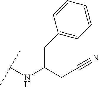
C(C(CC#N)NC(C)C)C1=CC=CC=C1
